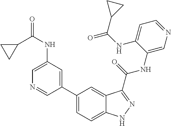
C1(NC(=O)C2CC2)=CN=CC(C2=CC=C3C(=C2)C(C(NC2=CN=CC=C2NC(=O)C2CC2)=O)=NN3)=C1
